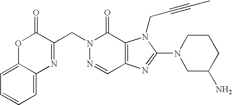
N1(CC2=NC3=CC=CC=C3OC2=O)N=CC2=C(C1=O)N(CC#CC)C(N1CC(N)CCC1)=N2
